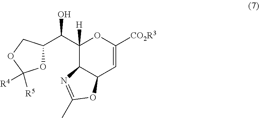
C1(C(O)C2OC([R5])([R4])OC2)([H])C2C(C=C([CO2R3])O1)OC(C)=N2
